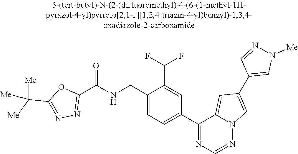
C1(C(NCC2=CC=C(C3=NC=NN4C3=CC(C3=CN([Me])N=C3)=C4)C=C2C(F)F)=O)=NN=C(C([Me])([Me])[Me])O1
